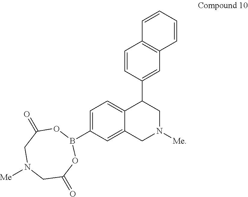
C1=CC2=C(C=C1)C=C(C1C3=CC=C(B4OC(=O)CN([Me])CC(=O)O4)C=C3CN([Me])C1)C=C2
